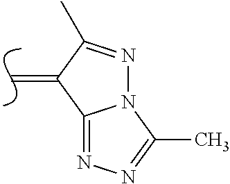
C=C1C2=NN=C(C)N2N=C1C
